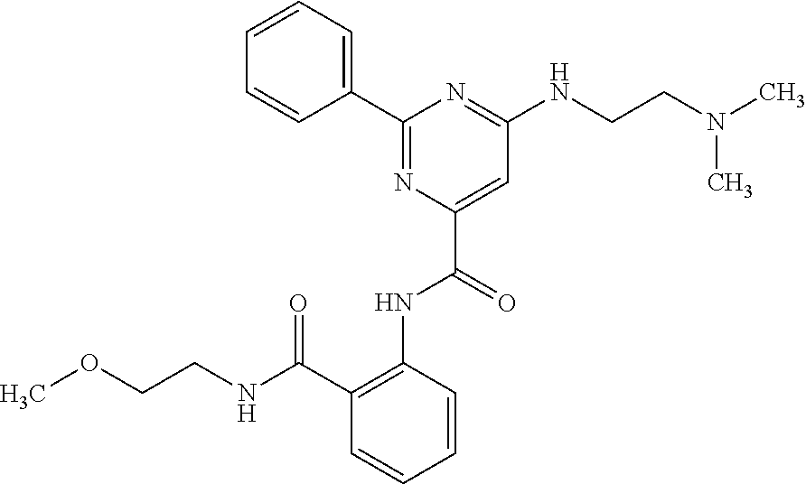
C1=CC=CC(C(NCCOC)=O)=C1NC(C1=CC(NCCN(C)C)=NC(C2=CC=CC=C2)=N1)=O
